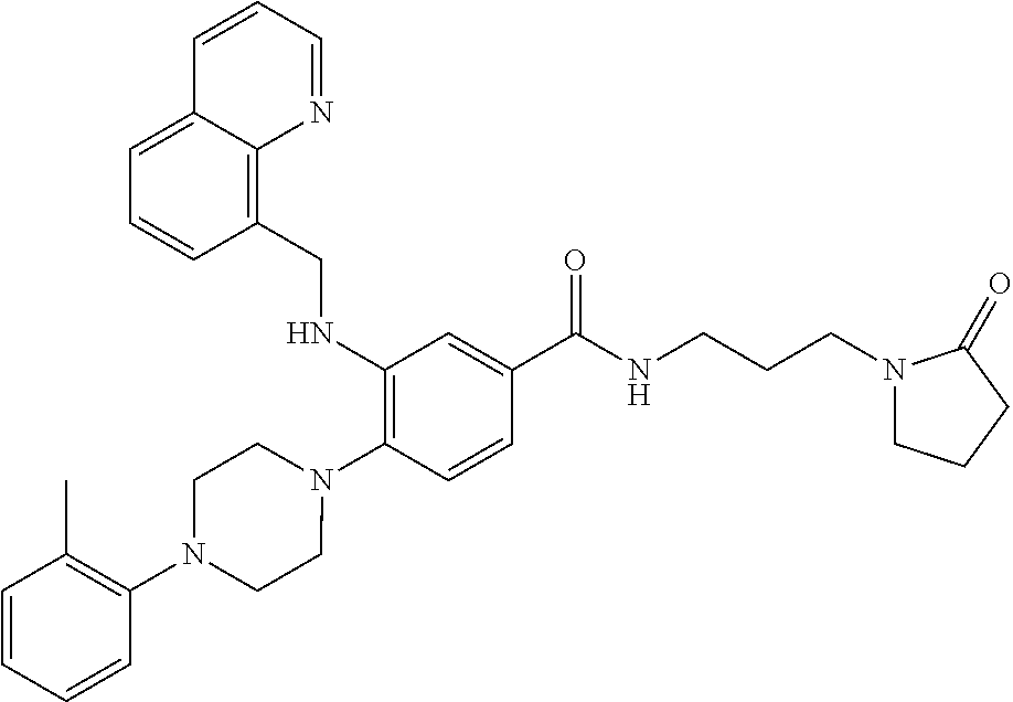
C1(NCC2=C3C(=CC=C2)C=CC=N3)=C(N2CCN(C3=C(C)C=CC=C3)CC2)C=CC(C(=O)NCCCN2CCCC2=O)=C1
